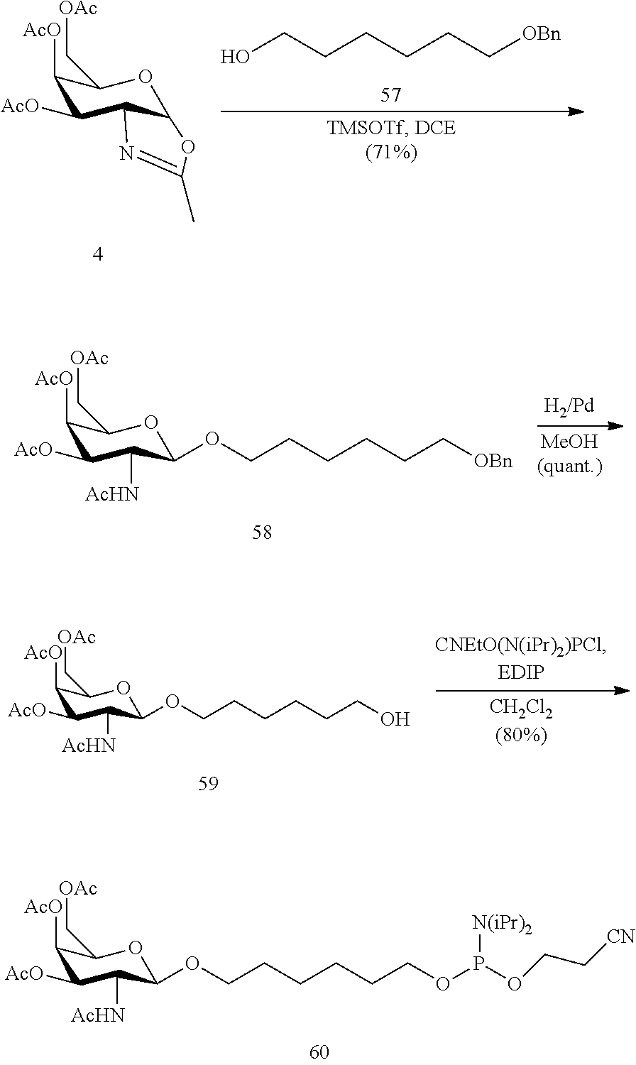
C1([AcO])C([AcO])C2C(OC1C[OAc])OC(C)=N2.OCCCCCC[OBn].C1([AcO])C([AcO])C([AcHN])C(OCCCCCC[OBn])OC1C[OAc].C1([AcO])C([AcO])C([AcHN])C(OCCCCCCO)OC1C[OAc].C1([AcO])C([AcO])C([AcHN])C(OCCCCCCOP(OCC[CN])[N(iPr)2])OC1C[OAc]
